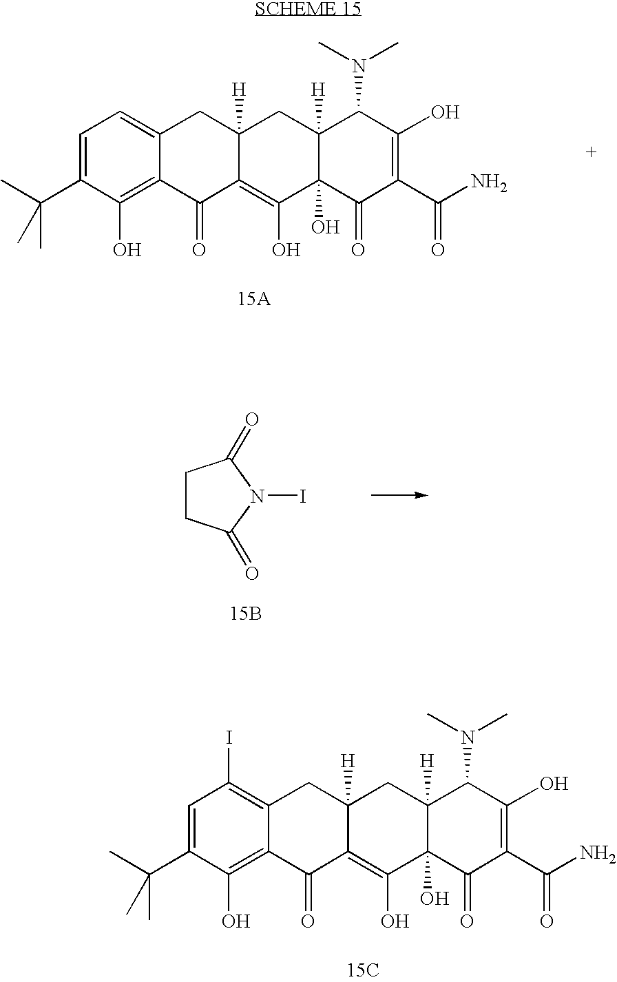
C1=C(C(C)(C)C)C(O)=C2C(=C1)CC1([H])C(=C(O)C3(O)C([H])(C1)C(N(C)C)C(O)=C(C(N)=O)C3=O)C2=O.[15A].C1CC(=O)N(I)C1=O.[15B].C1=C(C(C)(C)C)C(O)=C2C(=C1I)CC1([H])C(=C(O)C3(O)C([H])(C1)C(N(C)C)C(O)=C(C(N)=O)C3=O)C2=O.[15C]
